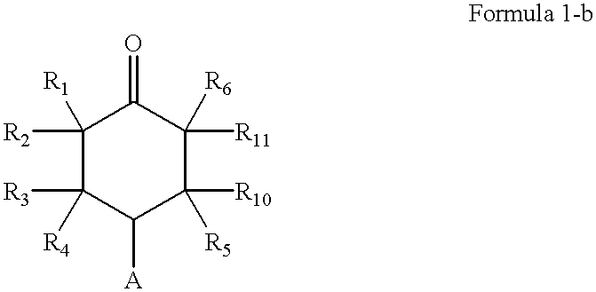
C1([R2])([R1])C([R3])([R4])C([A])C([R10])([R5])C([R11])([R6])C1=O
